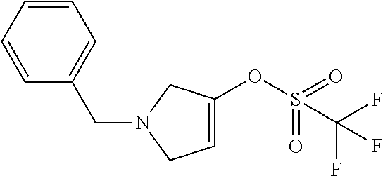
C1=CC=CC(CN2CC=C(OS(=O)(=O)C(F)(F)F)C2)=C1
